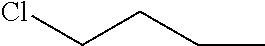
CCCCCl
